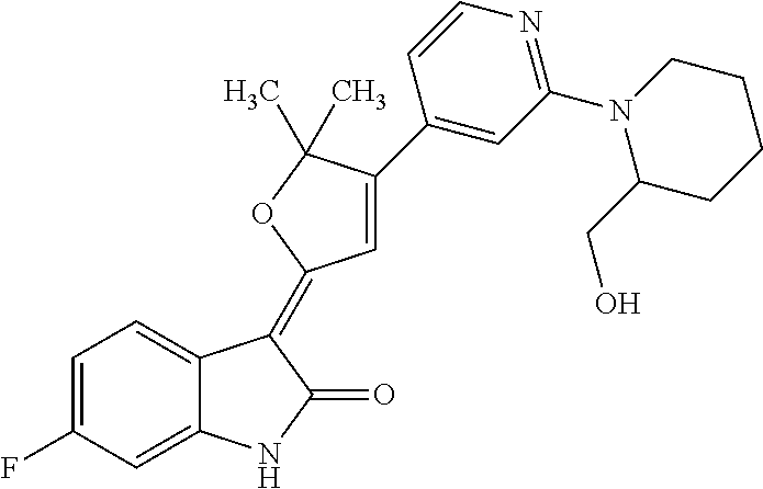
C1=C(F)C=C2C(=C1)C(=C1C=C(C3=CC(N4C(CO)CCCC4)=NC=C3)C(C)(C)O1)C(=O)N2
